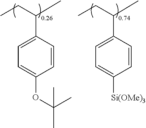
C1=CC(C(CC)C)=CC=C1OC(C)(C)C.C1=CC(C(CC)C)=CC=C1[Si(OMe)3]
